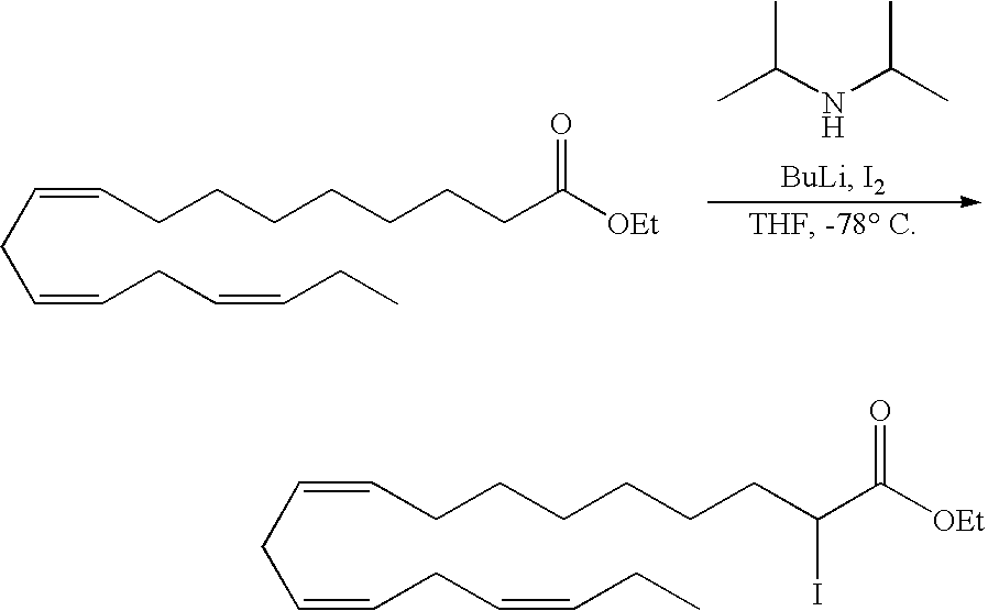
CC(NC(C)C)C.C(=CCC=CCC)CC=CCCCCCCCC([OEt])=O.C(=CCC=CCC)CC=CCCCCCCC(C([OEt])=O)I
